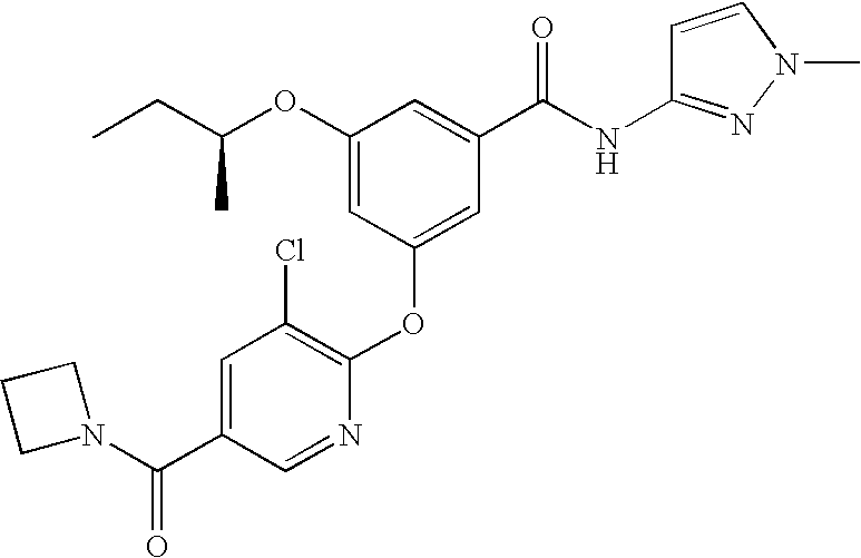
C(OC1=CC(OC2=C(Cl)C=C(C(=O)N3CCC3)C=N2)=CC(C(=O)NC2=NN(C)C=C2)=C1)(C)CC
